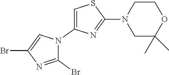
C1(Br)=NC(Br)=CN1C1=CSC(N2CC(C)(C)OCC2)=N1
